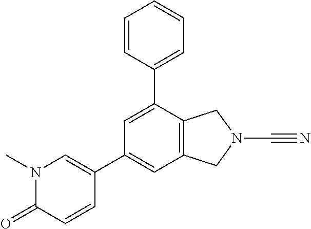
C1=C(C2=CC=CC=C2)C2=C(C=C1C1=CN(C)C(=O)C=C1)CN(C#N)C2
